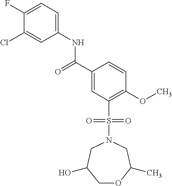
C1(F)=CC=C(NC(C2=CC(S(N3CC(O)COC(C)C3)(=O)=O)=C(OC)C=C2)=O)C=C1Cl
